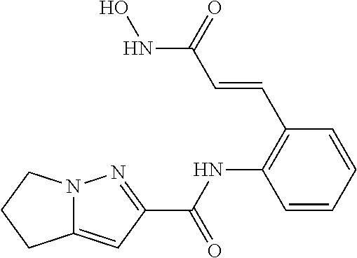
C1=CC=CC(C=CC(NO)=O)=C1NC(C1=NN2C(=C1)CCC2)=O
